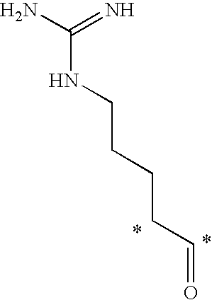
C(C=O)CCCNC(N)=N
